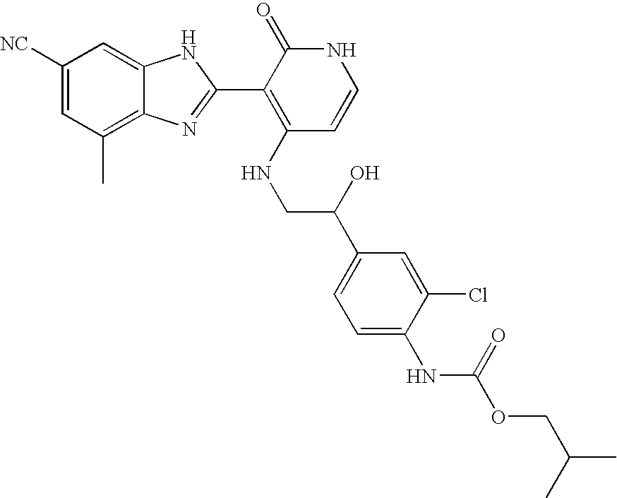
C1(C)=C2C(=CC([NC])=C1)NC(C1=C(NCC(C3=CC=C(NC(OCC(C)C)=O)C(Cl)=C3)O)C=CNC1=O)=N2
